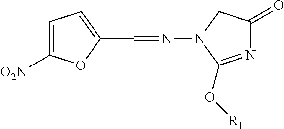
C1=C([O2N])OC(C=NN2C(O[R1])=NC(=O)C2)=C1
